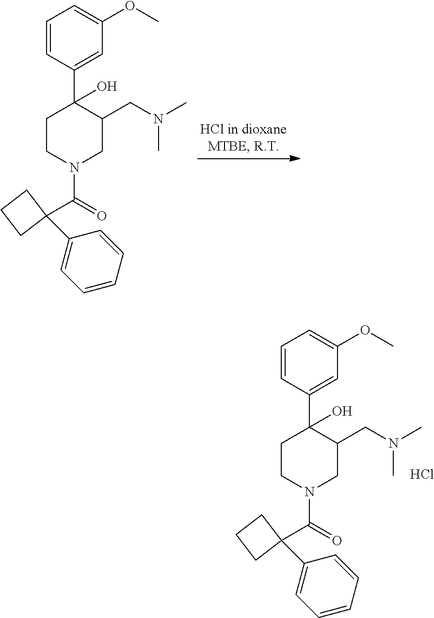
C1=CC(C2(O)CCN(C(C3(C4=CC=CC=C4)CCC3)=O)CC2CN(C)C)=CC(OC)=C1.Cl.C1=CC(C2(O)CCN(C(=O)C3(C4=CC=CC=C4)CCC3)CC2CN(C)C)=CC(OC)=C1
